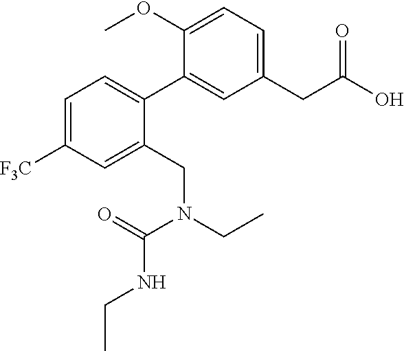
C1(CC(O)=O)=CC=C(OC)C(C2=CC=C([F3C])C=C2CN(CC)C(=O)NCC)=C1
